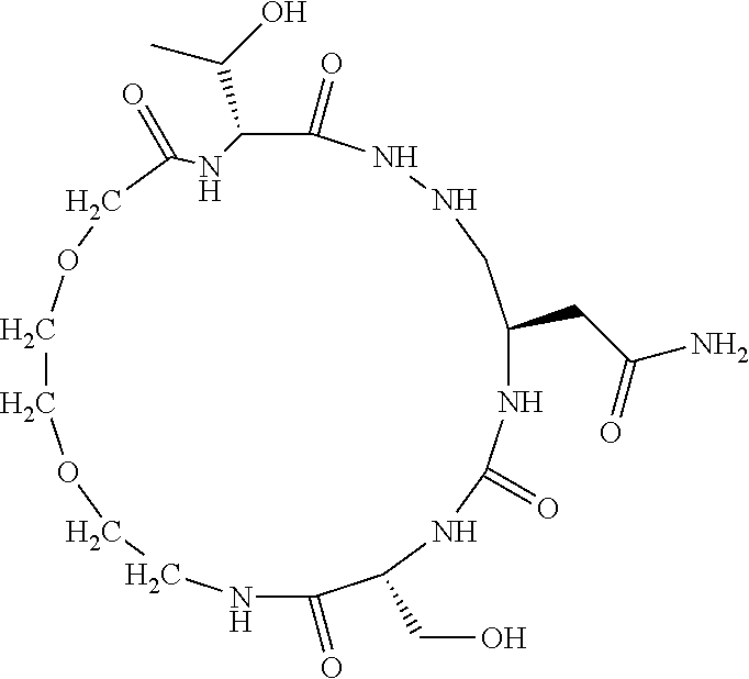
C1(=O)NNCC(CC(N)=O)NC(=O)NC(CO)C(=O)NCCOCCOCC(=O)NC1C(O)C
